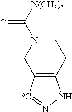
C12=C([*C]=NN1)CN(C([N(CH3)2])=O)CC2
